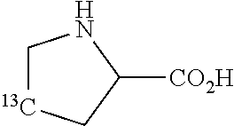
C1[13C]CC([CO2H])N1
